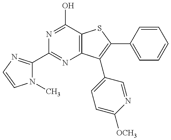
N1(C)C(C2=NC3=C(C(O)=N2)SC(C2=CC=CC=C2)=C3C2=CC=C([OCH3])N=C2)=NC=C1
